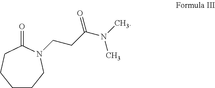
C1CCN(CCC(N(C)C)=O)C(=O)CC1
